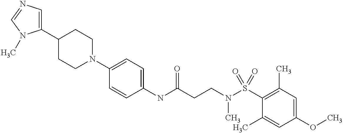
C1(NC(CCN(C)S(=O)(C2=C(C)C=C(OC)C=C2C)=O)=O)=CC=C(N2CCC(C3=CN=CN3C)CC2)C=C1
